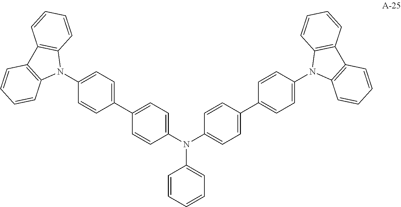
C1(C2=CC=C(N(C3=CC=C(C4=CC=C(N5C6=C(C7=C5C=CC=C7)C=CC=C6)C=C4)C=C3)C3=CC=CC=C3)C=C2)=CC=C(N2C3=C(C4=C2C=CC=C4)C=CC=C3)C=C1
